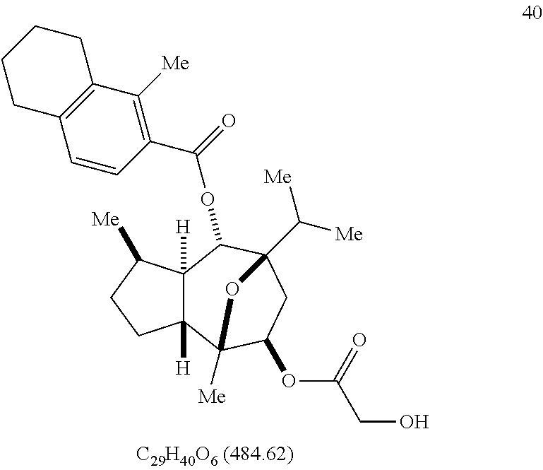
C12([H])C([H])(C([Me])CC1)C(OC(C1=C([Me])C3=C(C=C1)CCCC3)=O)C1(C([Me])[Me])CC(OC(=O)CO)C2([Me])O1
